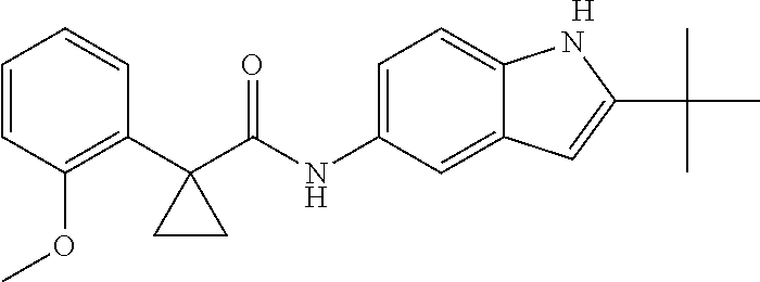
C1(C2(C(NC3=CC=C4C(=C3)C=C(C(C)(C)C)N4)=O)CC2)=C(OC)C=CC=C1.[H]
